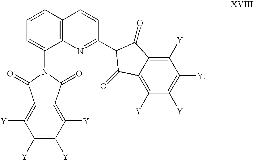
C1([Y])=C([Y])C([Y])=C2C(=C1[Y])C(=O)N(C1=CC=CC3=C1N=C(C1C(=O)C4=C([Y])C([Y])=C([Y])C([Y])=C4C1=O)C=C3)C2=O
